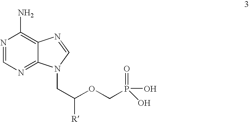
N1=CN=C2C(=C1N)N=CN2CC(OCP(O)(=O)O)[R]
